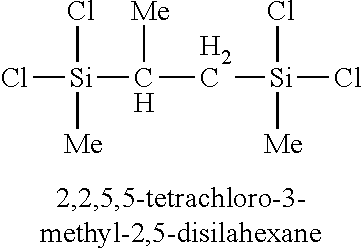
Cl[Si](C(C[Si](Cl)(Cl)[Me])[Me])(Cl)[Me]
